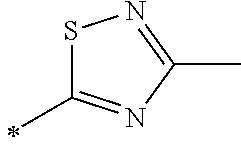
C1(C)=NC(C)=NS1
